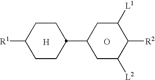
C1CC([R1])CCC1C1CC([L2])C([R2])C([L1])C1.[H].O
